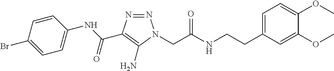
C1=C(CCNC(CN2N=NC(C(NC3=CC=C(Br)C=C3)=O)=C2N)=O)C=C(OC)C(OC)=C1
